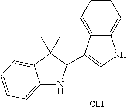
C12=CC=CC=C1C(C)(C)C(C1=CNC3=CC=CC=C31)N2.Cl
